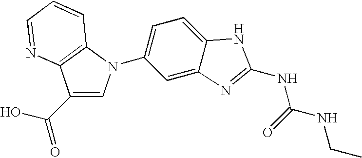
C1(C(O)=O)=CN(C2=CC=C3C(=C2)N=C(NC(=O)NCC)N3)C2=C1N=CC=C2
